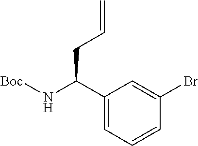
C1(C(N[Boc])CC=C)=CC=CC(Br)=C1
